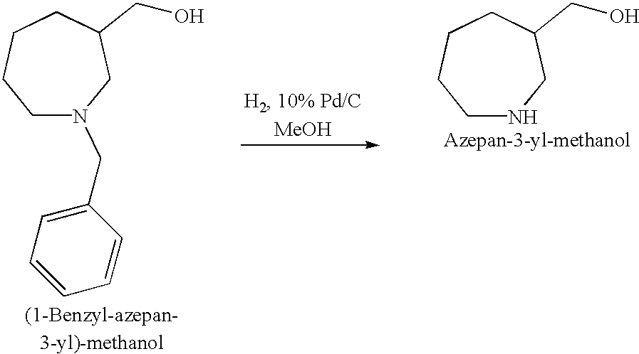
C1NCC(CO)CCC1.C1N(CC2=CC=CC=C2)CC(CO)CCC1.[MeOH]
